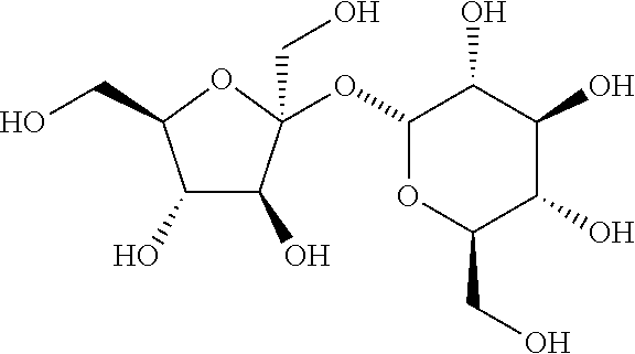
C1(O)C(O)C(OC2OC(CO)C(O)C(O)C2O)(CO)OC1CO
